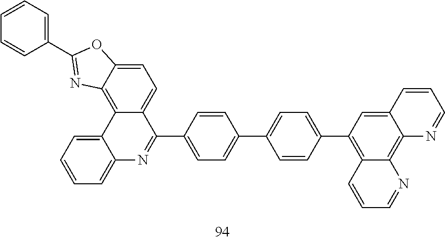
C1(C2=NC3=C4C(=CC=C3O2)C(C2=CC=C(C3=CC=C(C5=C6C(=C7C(=C5)C=CC=N7)N=CC=C6)C=C3)C=C2)=NC2=CC=CC=C42)=CC=CC=C1
